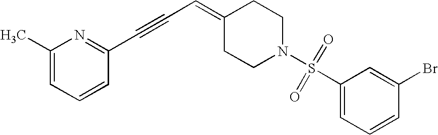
C1(C)=CC=CC(C#CC=C2CCN(S(C3=CC=CC(Br)=C3)(=O)=O)CC2)=N1
